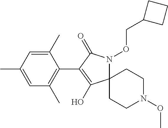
C12(N(OCC3CCC3)C(=O)C(C3=C(C)C=C(C)C=C3C)=C1O)CCN(OC)CC2
